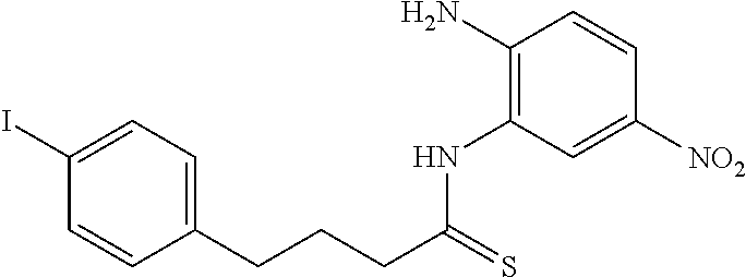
C1(I)=CC=C(CCCC(=S)NC2=C(N)C=CC([NO2])=C2)C=C1
